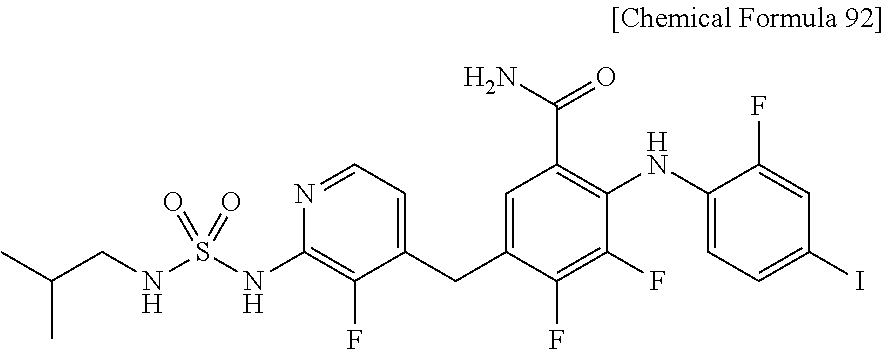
S(NC1=C(F)C(CC2=CC(C(N)=O)=C(NC3=CC=C(I)C=C3F)C(F)=C2F)=CC=N1)(NCC(C)C)(=O)=O
